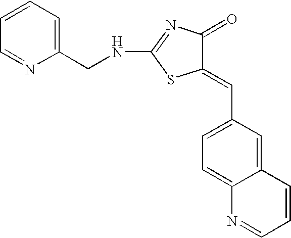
N(C1=NC(=O)C(=CC2=CC=C3C(=C2)C=CC=N3)S1)CC1=CC=CC=N1
